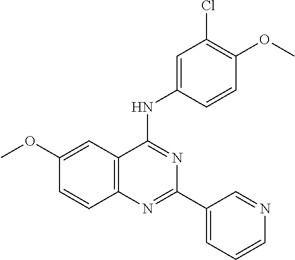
C1(OC)=CC2=C(C=C1)N=C(C1=CC=CN=C1)N=C2NC1=CC(Cl)=C(OC)C=C1
